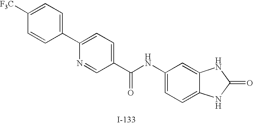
C1([F3C])=CC=C(C2=CC=C(C(NC3=CC=C4C(=C3)NC(=O)N4)=O)C=N2)C=C1
